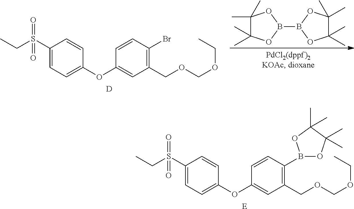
C1(C)(C)C(C)(C)OB(B2OC(C)(C)C(C)(C)O2)O1.C(S(C1=CC=C(OC2=CC(COCOCC)=C(Br)C=C2)C=C1)(=O)=O)C.[D].C(S(C1=CC=C(OC2=CC(COCOCC)=C(B3OC(C)(C)C(C)(C)O3)C=C2)C=C1)(=O)=O)C.[E]
